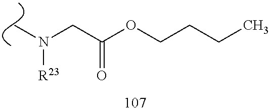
C(C(OCCCC)=O)N([R23])C
